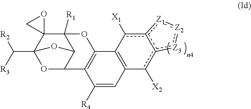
C12=C(c([X2])c3c(c1[X1])[Z1]:[Z2]:[Z3]3)C=C([R4])C1=C2OC2([R1])C3C1OC(C([R3])[R2])(C21OC1)O3
